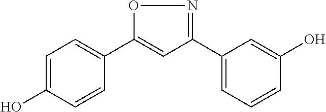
C1=C(O)C=CC(C2=CC(C3=CC=CC(O)=C3)=NO2)=C1
